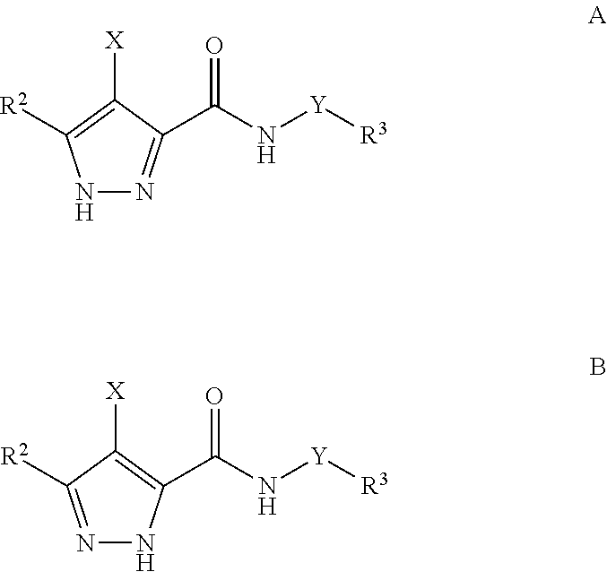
N1N=C(C(N[Y][R3])=O)C([X])=C1[R2].N1=C([R2])C([X])=C(C(N[Y][R3])=O)N1
